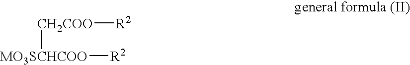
[MO3SCHCOO]([R2])[CH2COO][R2]
